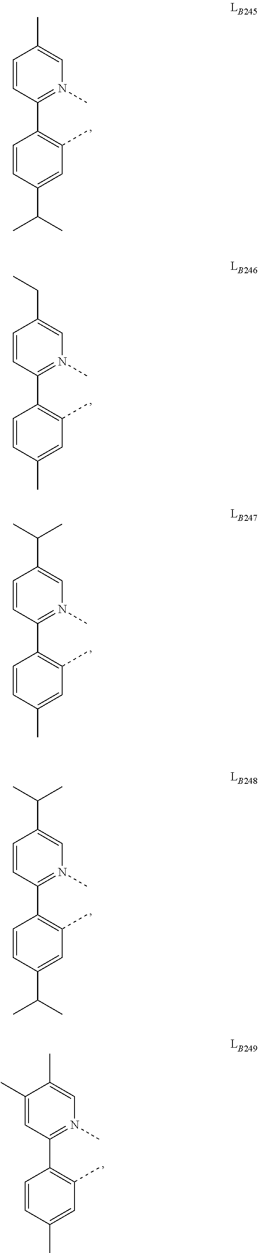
C1=CC(C2=C(C)C=C(C(C)C)C=C2)=N(C)C=C1C(C)C.C1(C)=CC(C2=C(C)C=C(C)C=C2)=N(C)C=C1C.C1=CC(C2=C(C)C=C(C)C=C2)=N(C)C=C1C(C)C.C1=CC(C2=C(C)C=C(C)C=C2)=N(C)C=C1CC.C1=CC(C2=C(C)C=C(C(C)C)C=C2)=N(C)C=C1C
